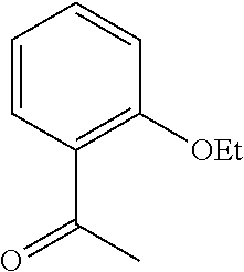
C1=CC(C(C)=O)=C([OEt])C=C1
